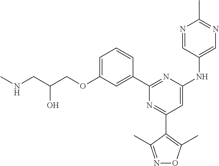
C1=C(OCC(CNC)O)C=C(C2=NC(NC3=CN=C(C)N=C3)=CC(C3=C(C)ON=C3C)=N2)C=C1
